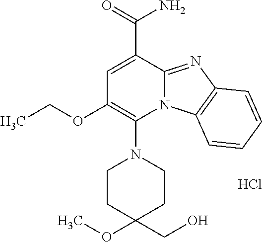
Cl.C1=C(C(=O)N)C2=NC3=C(N2C(N2CCC(OC)(CO)CC2)=C1OCC)C=CC=C3
